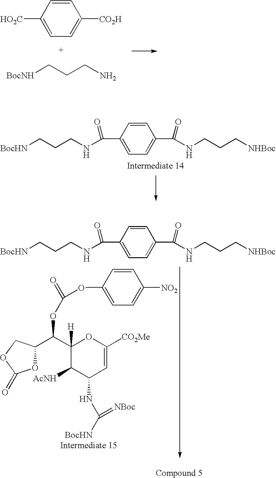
C1([HO2C])=CC=C([CO2H])C=C1.[BocNH]CCCN.[BocHN]CCCNC(C1=CC=C(C(NCCC[NHBoc])=O)C=C1)=O.C1([CO2Me])=CC(NC(=[NBoc])[BocHN])C([AcNH])C(C(C2OC(=O)OC2)OC(=O)OC2=CC=C([NO2])C=C2)([H])O1.[BocHN]CCCNC(C1=CC=C(C(NCCC[NHBoc])=O)C=C1)=O
